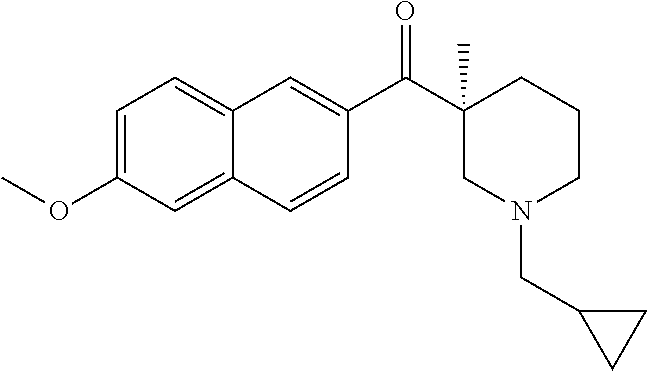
C1=C(OC)C=C2C(=C1)C=C(C(C1(C)CN(CC3CC3)CCC1)=O)C=C2
